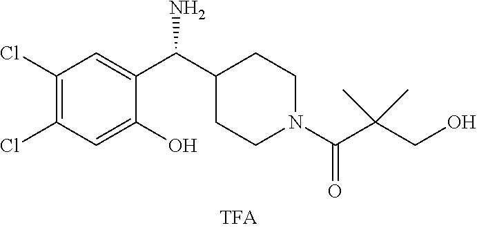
C1=C(C(C2CCN(C(=O)C(C)(C)CO)CC2)N)C(O)=CC(Cl)=C1Cl
